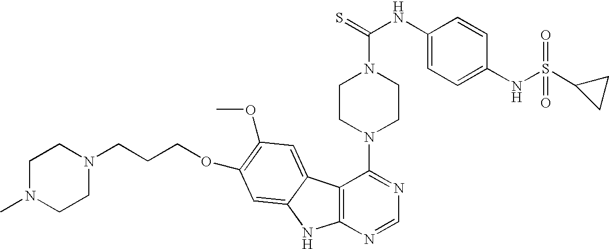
C12=C(N=CN=C1N1CCN(C(=S)NC3=CC=C(NS(C4CC4)(=O)=O)C=C3)CC1)NC1=CC(OCCCN3CCN(C)CC3)=C(OC)C=C21
